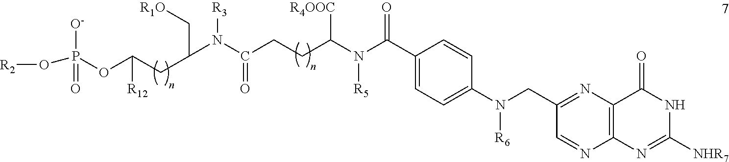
C(C1=CC=C(N(CC2=NC3=C(N=C2)N=C([NHR7])NC3=O)[R6])C=C1)(=O)N([R5])C([R4OOC])CCC(N(C(CC(OP([O-])(=O)O[R2])[R12])C[R1O])[R3])=O
